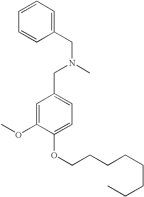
N(CC1=CC=C(OCCCCCCCC)C(OC)=C1)(CC1=CC=CC=C1)C
